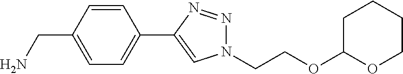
C1=CC(CN)=CC=C1C1=CN(CCOC2OCCCC2)N=N1
